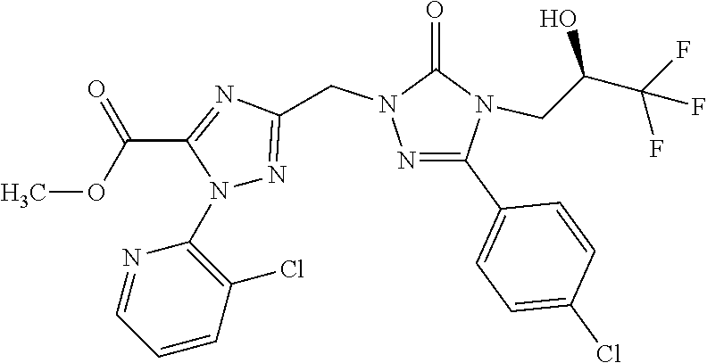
N1(C2=C(Cl)C=CC=N2)N=C(CN2N=C(C3=CC=C(Cl)C=C3)N(CC(C(F)(F)F)O)C2=O)N=C1C(OC)=O
